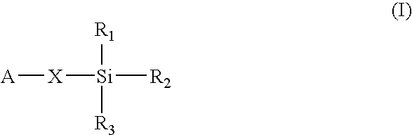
[A][X][Si]([R2])([R1])[R3]
